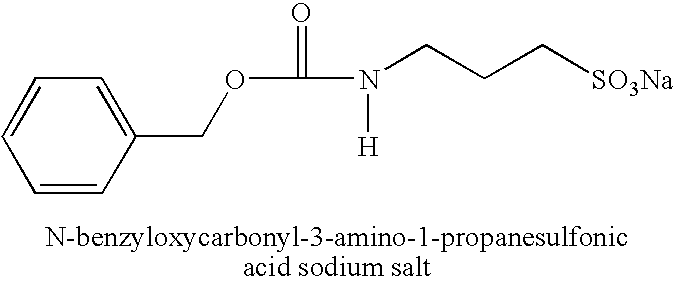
C1=CC(COC(N([H])CCC[SO3Na])=O)=CC=C1
